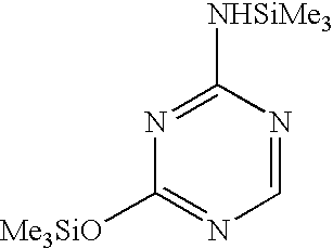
C1=NC([NHSiMe3])=NC([Me3SiO])=N1
